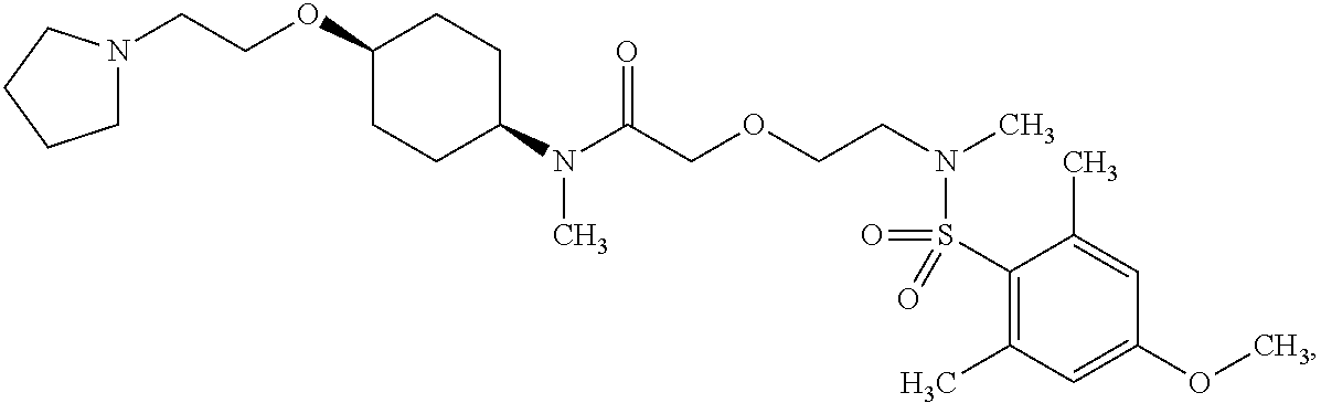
N(C(COCCN(C)S(C1=C(C)C=C(OC)C=C1C)(=O)=O)=O)(C)C1CCC(OCCN2CCCC2)CC1
